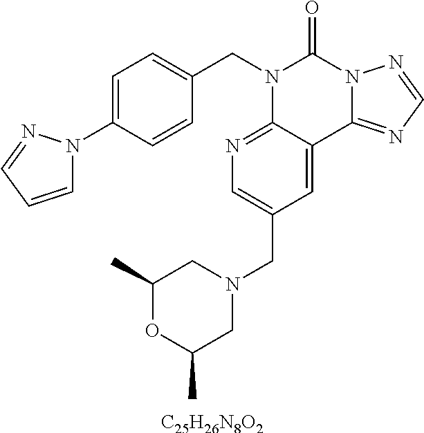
[C25H26N8O2].C1(N2C=CC=N2)=CC=C(CN2C3=NC=C(CN4CC(C)OC(C)C4)C=C3C3=NC=NN3C2=O)C=C1
